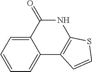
C12=CC=CC=C1C1=C(NC2=O)SC=C1
